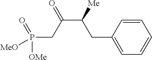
C1(CC([Me])C(=O)CP([OMe])([MeO])=O)=CC=CC=C1
